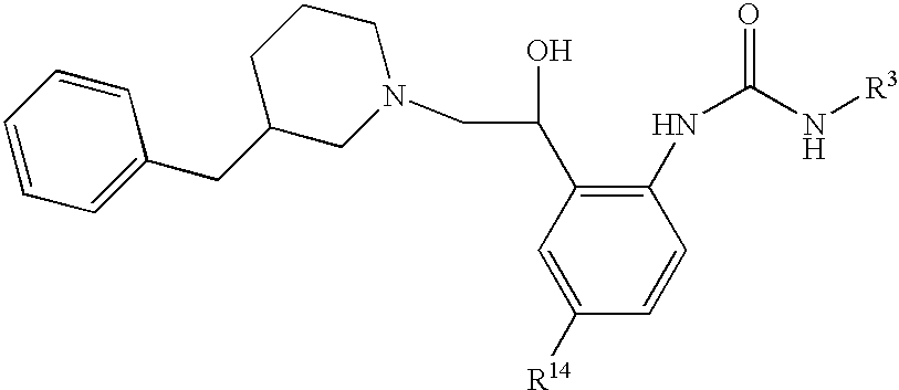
C1=C([R14])C=CC(NC(=O)N[R3])=C1C(CN1CCCC(CC2=CC=CC=C2)C1)O
